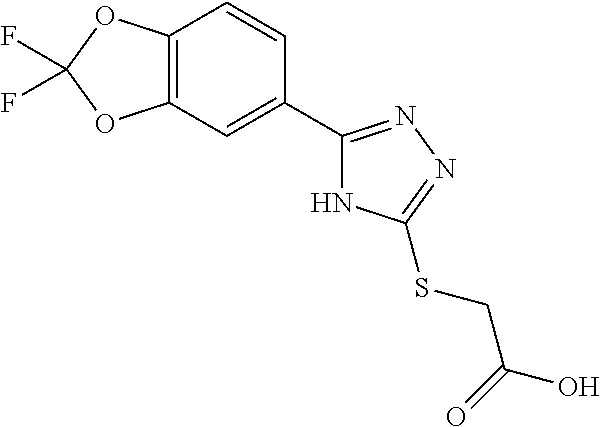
C12=C(C=C(C3=NN=C(SCC(O)=O)N3)C=C1)OC(F)(F)O2
